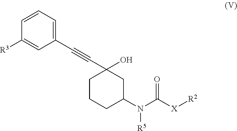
C1(C#CC2(O)CCCC(N(C([X][R2])=O)[R5])C2)=CC=CC([R3])=C1
